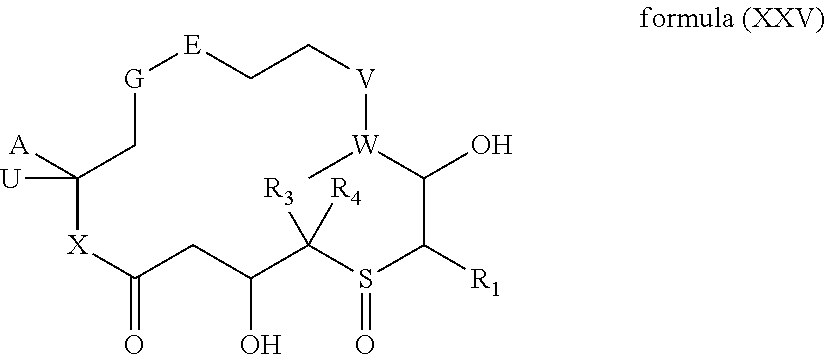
[G]1CC([A])([U])[X]C(=O)CC(O)C([R4])([R3])S(=O)C([R1])C(O)[W](C)[V]CC[E]1
